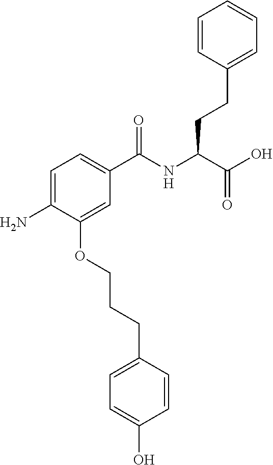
C1=C(N)C(OCCCC2=CC=C(O)C=C2)=CC(C(NC(C(O)=O)CCC2=CC=CC=C2)=O)=C1
